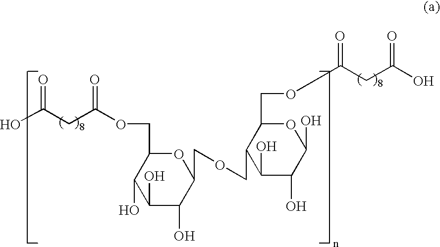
C1(O)C(O)C(O)C(COCC2C(O)C(O)C(O)OC2COC(CC(O)=O)=O)OC1COC(CC(O)=O)=O
